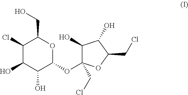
C1(Cl)C(O)C(O)C(OC2(CCl)C(O)C(O)C(CCl)O2)OC1CO
